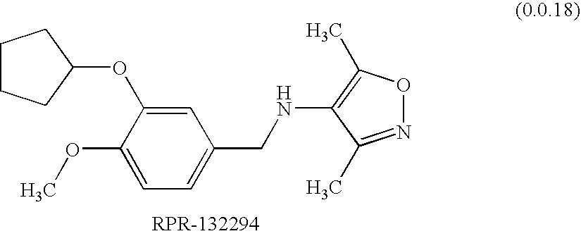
C1=C(OC2CCCC2)C(OC)=CC=C1CNC1=C(C)ON=C1C
